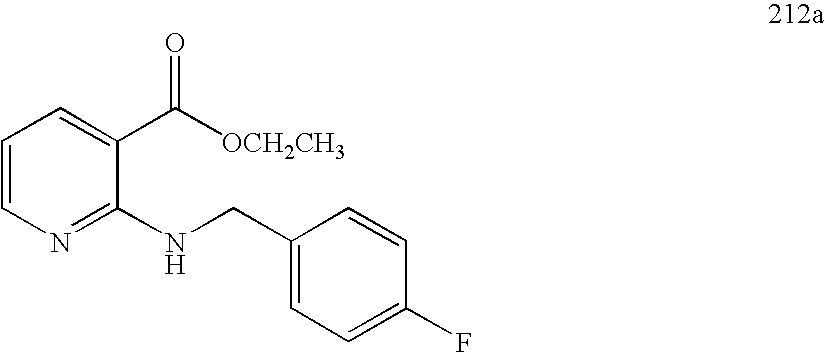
C1=CN=C(NCC2=CC=C(F)C=C2)C(C([OCH2CH3])=O)=C1
